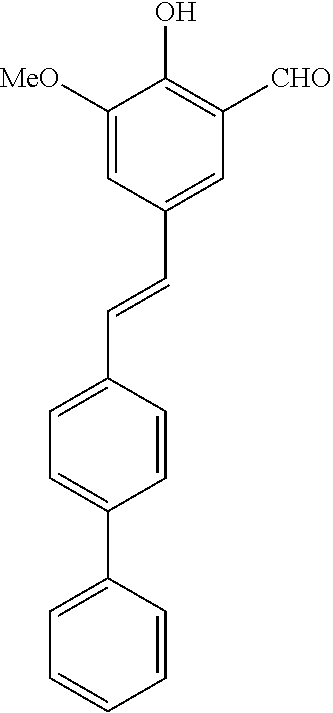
C1([MeO])=CC(C=CC2=CC=C(C3=CC=CC=C3)C=C2)=CC([CHO])=C1O
